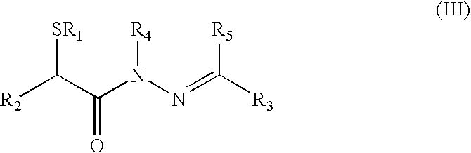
[R2]C(C(N(N=C([R3])[R5])[R4])=O)[SR1]
